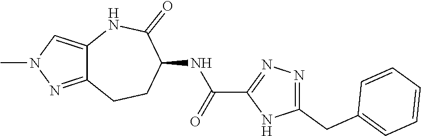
C12=NN(C)C=C1NC(=O)C(NC(C1=NN=C(CC3=CC=CC=C3)N1)=O)CC2
